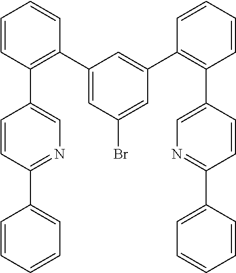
C1=CC(C2=CN=C(C3=CC=CC=C3)C=C2)=C(C2=CC(Br)=CC(C3=C(C4=CN=C(C5=CC=CC=C5)C=C4)C=CC=C3)=C2)C=C1
